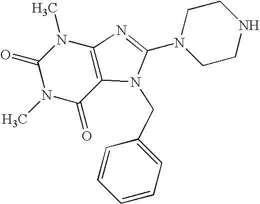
C1(=O)N(C)C(=O)C2=C(N1C)N=C(N1CCNCC1)N2CC1=CC=CC=C1
